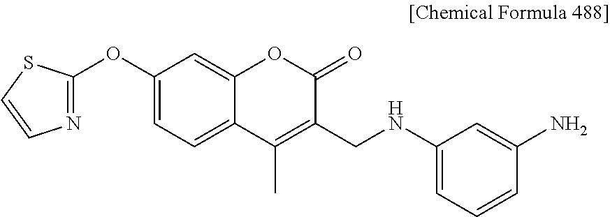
N1=C(OC2=CC=C3C(=C2)OC(=O)C(CNC2=CC=CC(N)=C2)=C3C)SC=C1
